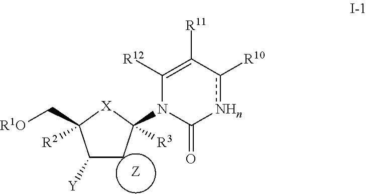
[Z].C1([Y])CC(N2C(=O)[NHn]c([R10])C([R11])=C2[R12])([R3])[X]C1(C[R1O])[R2]
